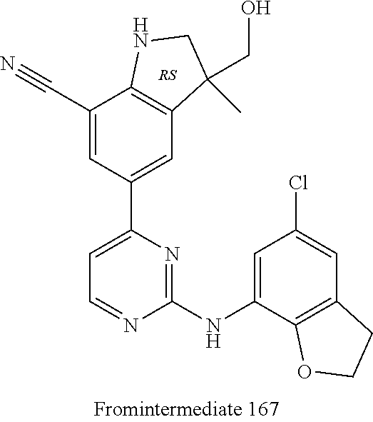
C1(NC2=CC(Cl)=CC3=C2OCC3)=NC(C2=CC3=C(C(C#N)=C2)NCC3(CO)C)=CC=N1
